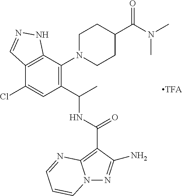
C12=C(C(N3CCC(C(N(C)C)=O)CC3)=C(C(C)NC(=O)C3=C4N(N=C3N)C=CC=N4)C=C1Cl)NN=C2
